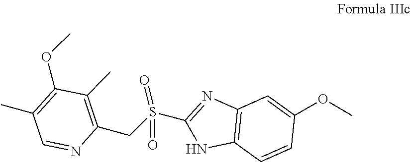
O(C)C1=CC2=C(NC(S(=O)(CC3=C(C)C(OC)=C(C)C=N3)=O)=N2)C=C1
